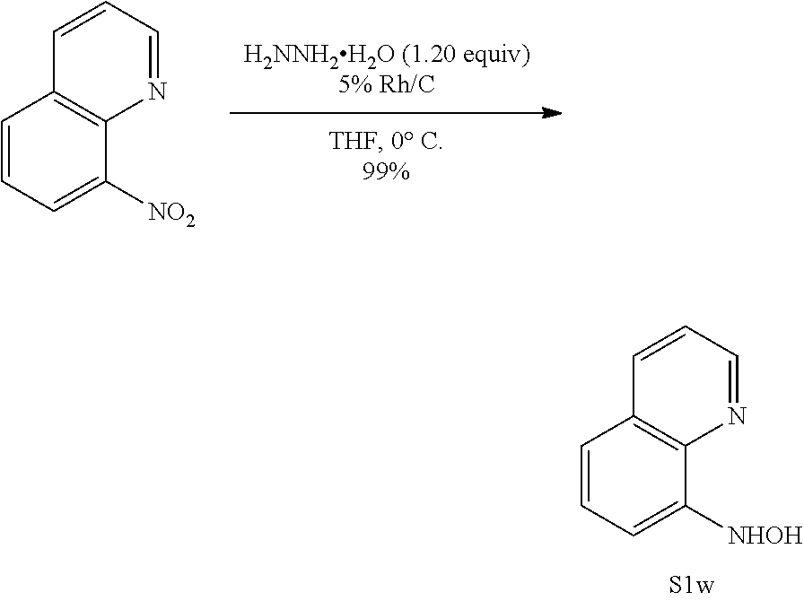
C1=CC=C([NHOH])C2=C1C=CC=N2.C1=CC=C([NO2])C2=C1C=CC=N2
